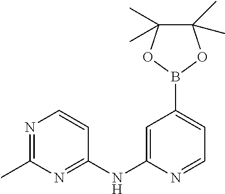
C1(NC2=CC(B3OC(C)(C)C(C)(C)O3)=CC=N2)=NC(C)=NC=C1
